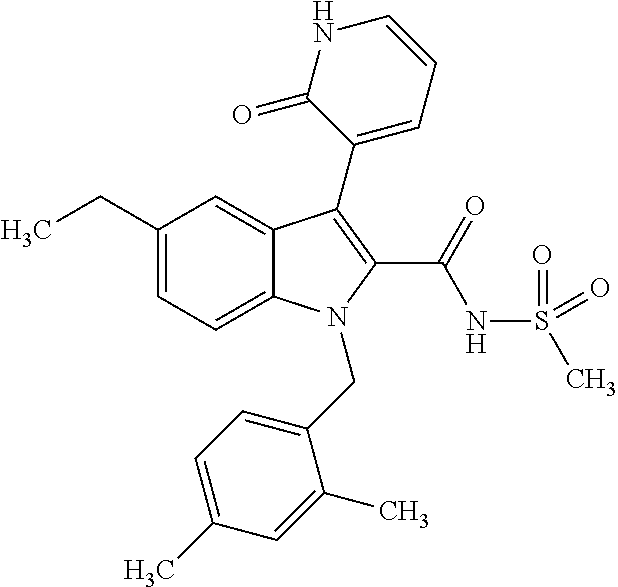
C1(CC)=CC=C2C(=C1)C(C1=CC=CNC1=O)=C(C(NS(C)(=O)=O)=O)N2CC1=CC=C(C)C=C1C
